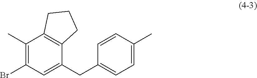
C1(C)=C(Br)C=C(CC2=CC=C(C)C=C2)C2=C1CCC2
